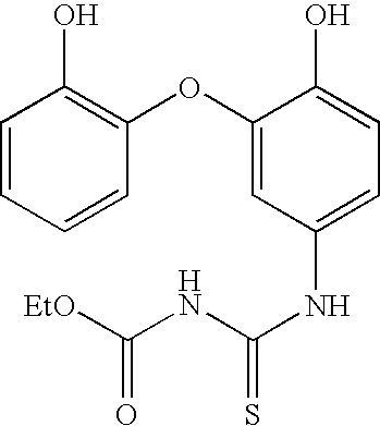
C1=CC=CC(OC2=CC(NC(=S)NC(=O)[EtO])=CC=C2O)=C1O
